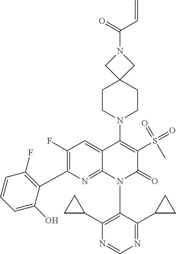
N1=CN=C(C2CC2)C(N2C(=O)C(S(=O)(=O)C)=C(N3CCC4(CN(C(=O)C=C)C4)CC3)C3=CC(F)=C(C4=C(F)C=CC=C4O)N=C23)=C1C1CC1
